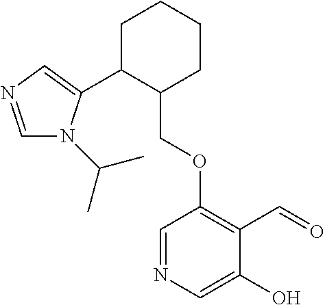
C1C(C2=CN=CN2C(C)C)C(COC2=C(C=O)C(O)=CN=C2)CCC1
